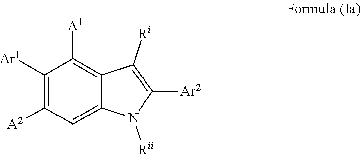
C1([Ar1])=C([A2])C=C2C(=C1[A1])C([Ri])=C([Ar2])N2[Rii]
